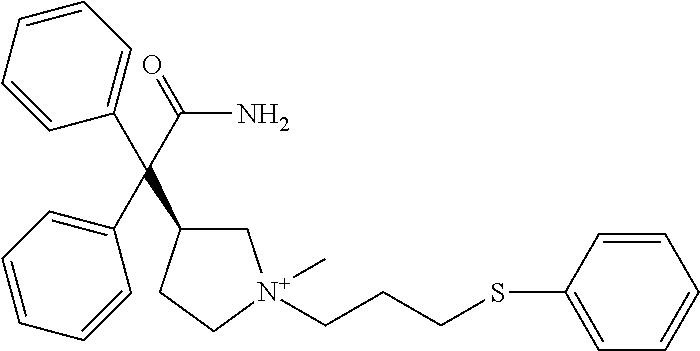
C1C(C(C(=O)N)(C2=CC=CC=C2)C2=CC=CC=C2)CC[N+]1(CCCSC1=CC=CC=C1)C
